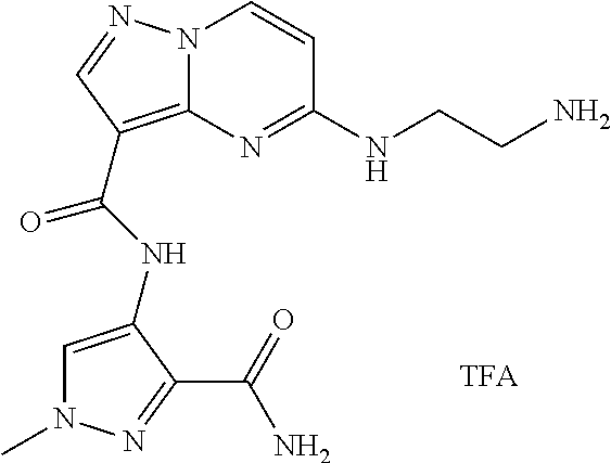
N1(C)C=C(NC(=O)C2=C3N(C=CC(NCCN)=N3)N=C2)C(C(=O)N)=N1
